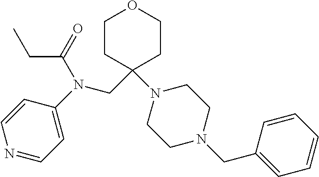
C1CC(CN(C2=CC=NC=C2)C(=O)CC)(N2CCN(CC3=CC=CC=C3)CC2)CCO1
